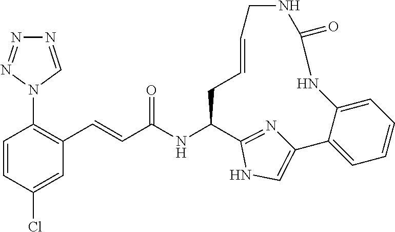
C1=CC(Cl)=CC(C=CC(NC2CC=CCNC(=O)NC3=CC=CC=C3C3=CNC2=N3)=O)=C1N1N=NN=C1
